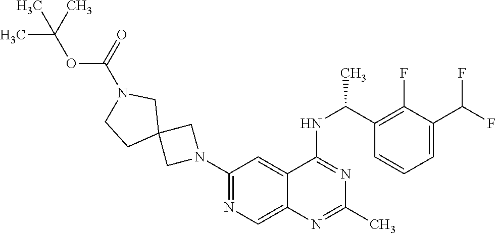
N1(C2=NC=C3C(=C2)C(NC(C2=C(F)C(C(F)F)=CC=C2)C)=NC(C)=N3)CC2(C1)CN(C(=O)OC(C)(C)C)CC2
